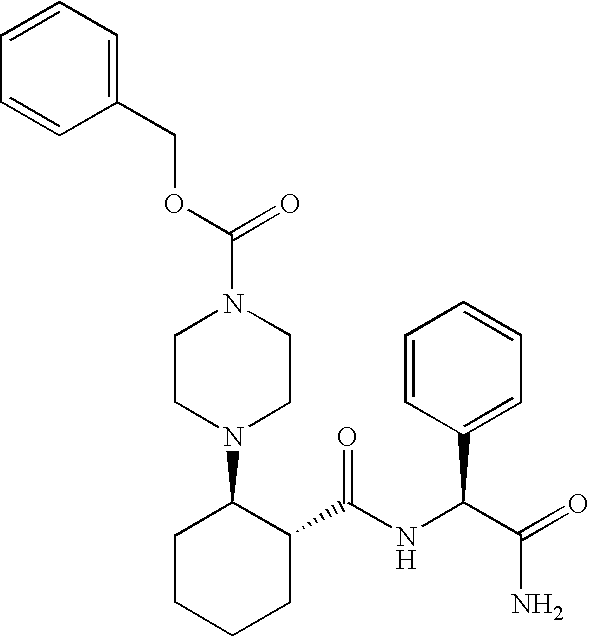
O(C(N1CCN(C2CCCCC2C(NC(C(=O)N)C2=CC=CC=C2)=O)CC1)=O)CC1=CC=CC=C1
